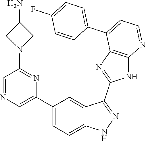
C1(C2=CC=C3C(=C2)C(C2=NC4=C(N2)N=CC=C4C2=CC=C(F)C=C2)=NN3)=CN=CC(N2CC(N)C2)=N1
